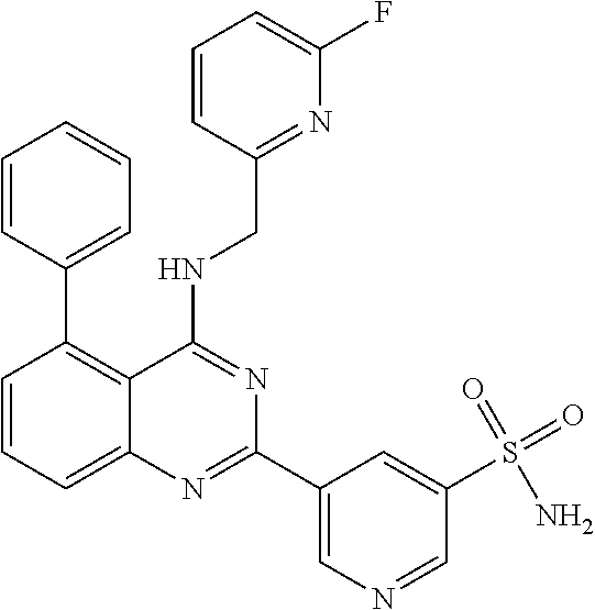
C1=CC=C2C(=C1C1=CC=CC=C1)C(NCC1=NC(F)=CC=C1)=NC(C1=CN=CC(S(=O)(=O)N)=C1)=N2
